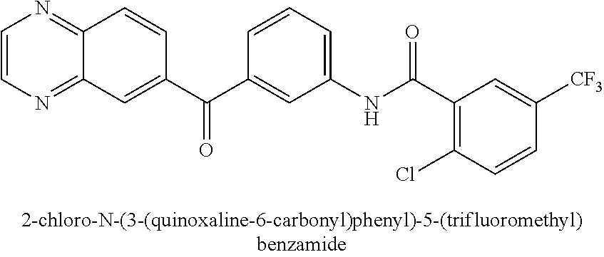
C1=CN=C2C(=N1)C=CC(C(C1=CC(NC(=O)C3=C(Cl)C=CC([CF3])=C3)=CC=C1)=O)=C2
